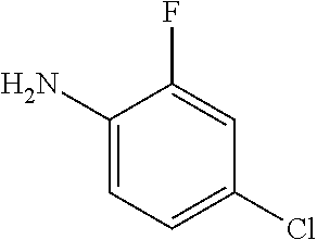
C1(N)=CC=C(Cl)C=C1F
